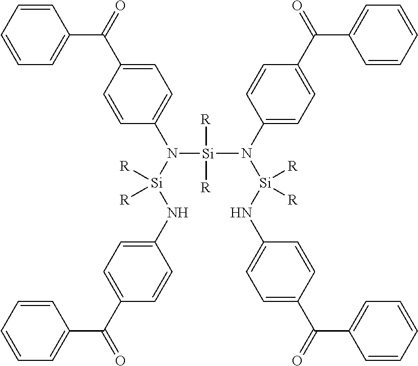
C1=CC=CC=C1C(=O)C1=CC=C(N([Si]([R])([R])NC2=CC=C(C(=O)C3=CC=CC=C3)C=C2)[Si](N(C2=CC=C(C(=O)C3=CC=CC=C3)C=C2)[Si](NC2=CC=C(C(=O)C3=CC=CC=C3)C=C2)([R])[R])([R])[R])C=C1
